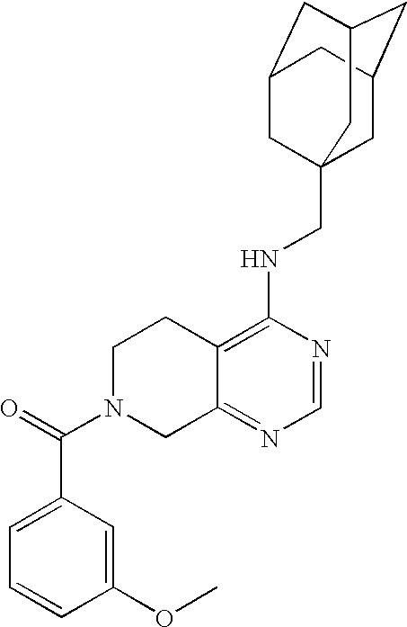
C12=C(NCC34CC5CC(CC(C3)C5)C4)N=CN=C1CN(C(=O)C1=CC=CC(OC)=C1)CC2
